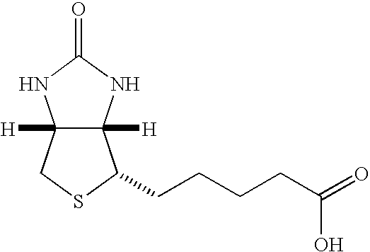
C12([H])C([H])(NC(=O)N1)C(CCCCC(=O)O)SC2
